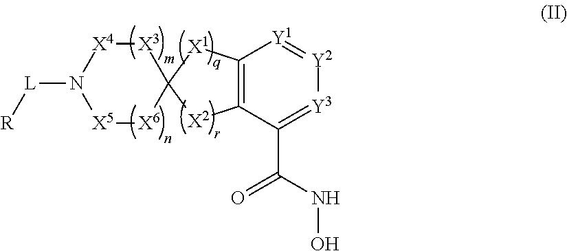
[X5]1[X6]C2([X3][X4]N1[L][R])[X2]C1=C([X1]2)[Y1]=[Y2][Y3]=C1C(NO)=O
